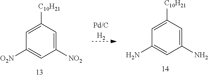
C1=C([C10H21])C=C([NO2])C=C1[O2N].[Pd/CH2].C1=C([C10H21])C=C(N)C=C1N
